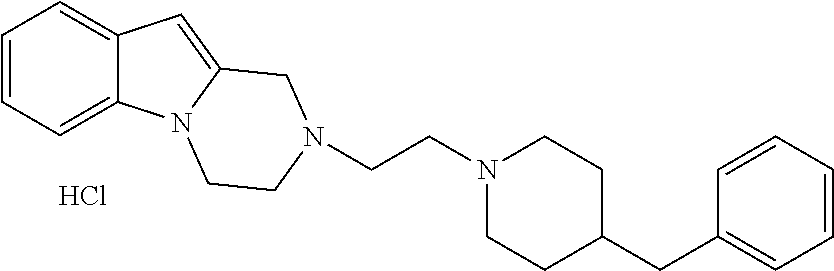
C1=CC=C2C(=C1)C=C1N2CCN(CCN2CCC(CC3=CC=CC=C3)CC2)C1.Cl
